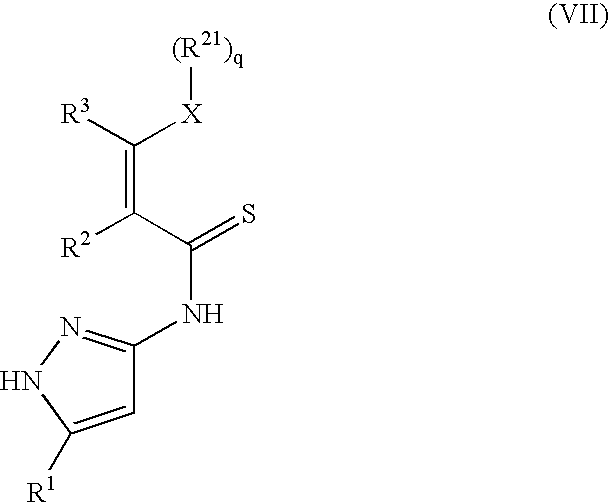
[R2]C(C(NC1=NNC([R1])=C1)=S)=C([X][(R21)q])[R3]
